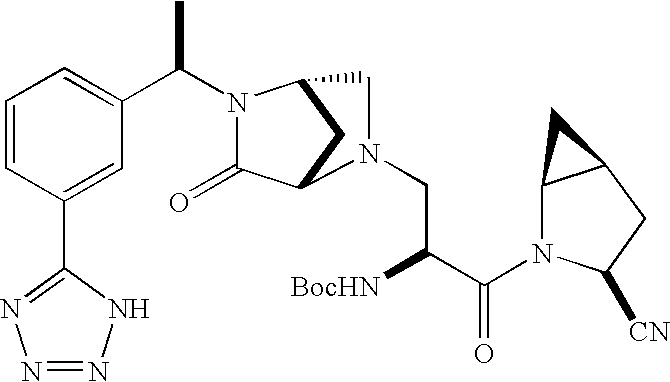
C1=CC(C2=NN=NN2)=CC(C(C)N2C(=O)C3CC2CN3CC([BocHN])C(=O)N2C3C(CC2[CN])C3)=C1
